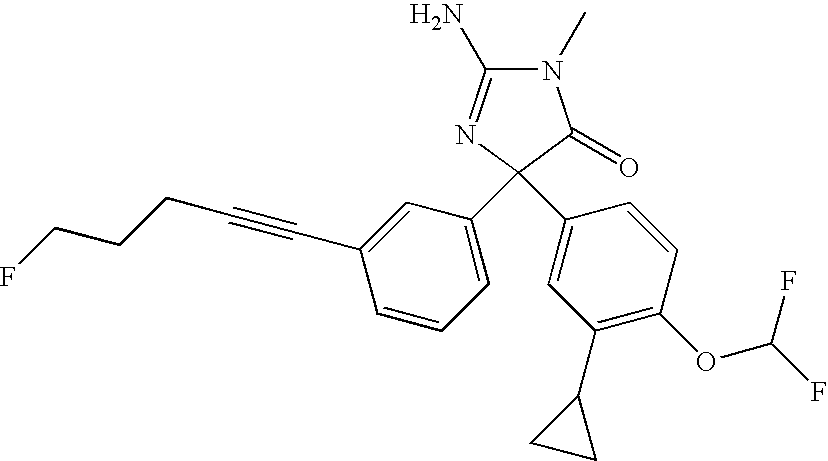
N1(C)C(N)=NC(C2=CC=CC(C#CCCCF)=C2)(C2=CC(C3CC3)=C(OC(F)F)C=C2)C1=O
